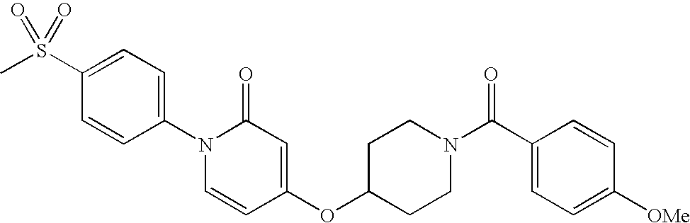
C1(S(C)(=O)=O)=CC=C(N2C=CC(OC3CCN(C(C4=CC=C([OMe])C=C4)=O)CC3)=CC2=O)C=C1
